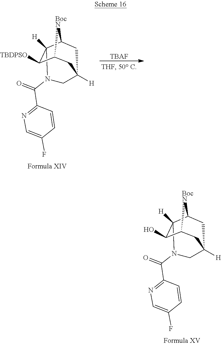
C12C(O)C3([H])C([BocN]1)CC([H])(C2)CN3C(=O)C1=NC=C(F)C=C1.C12C([TBDPSO])C3([H])C([BocN]1)CC([H])(C2)CN3C(=O)C1=NC=C(F)C=C1.[TBAF]
